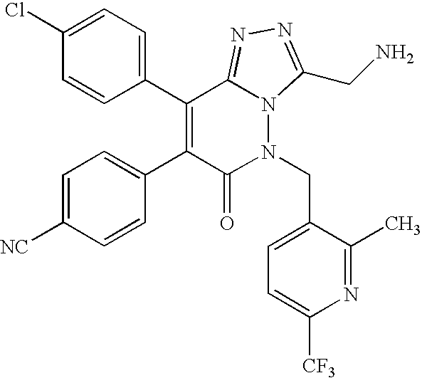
C1=C([NC])C=CC(C2=C(C3=CC=C(Cl)C=C3)C3=NN=C(CN)N3N(CC3=CC=C([CF3])N=C3C)C2=O)=C1
